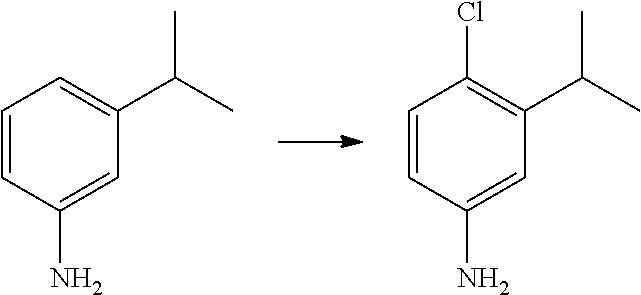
C1=CC(N)=CC(C(C)C)=C1Cl.C1=CC(N)=CC(C(C)C)=C1
